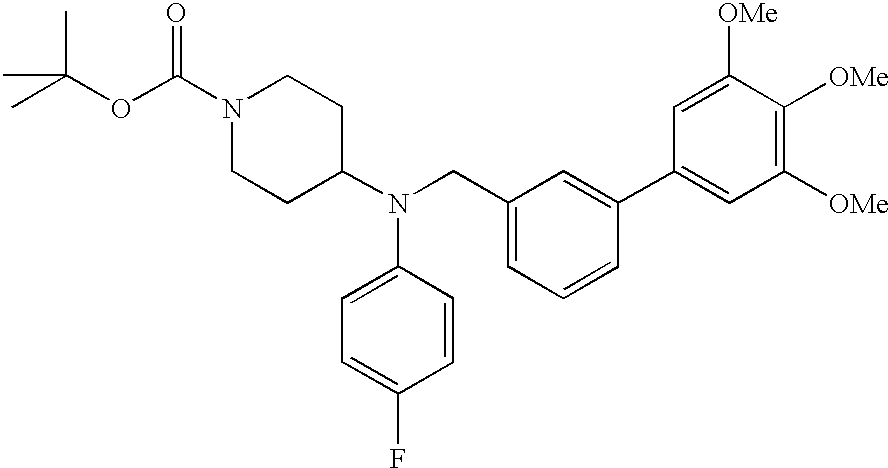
N1(C(OC(C)(C)C)=O)CCC(N(CC2=CC=CC(C3=CC([OMe])=C([OMe])C([OMe])=C3)=C2)C2=CC=C(F)C=C2)CC1
